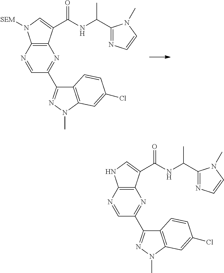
C12=C(N=CC(C3=NN(C)C4=C3C=CC(Cl)=C4)=N1)N([SEM])C=C2C(=O)NC(C1=NC=CN1C)C.C12=C(N=CC(C3=NN(C)C4=C3C=CC(Cl)=C4)=N1)NC=C2C(=O)NC(C1=NC=CN1C)C
